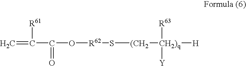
C=C(C(O[R62]S[(CH2][CH2)q]([H])([R63])[Y])=O)[R61]
